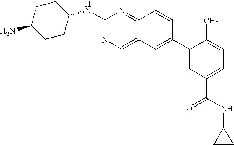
N(C1=NC=C2C(=N1)C=CC(C1=CC(C(NC3CC3)=O)=CC=C1C)=C2)C1CCC(N)CC1
